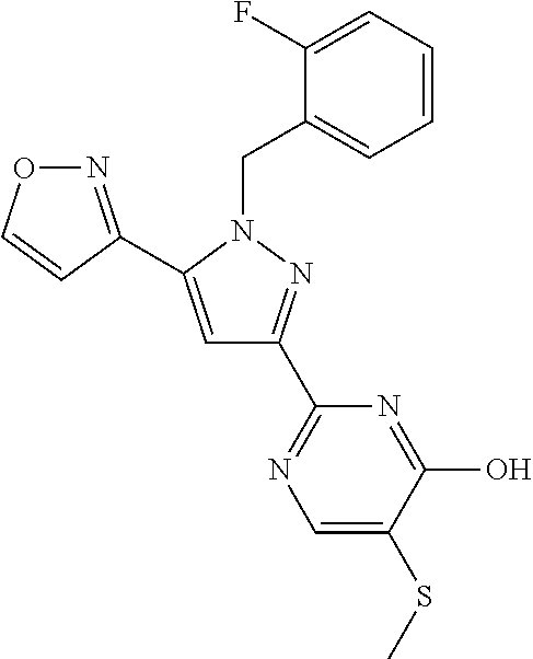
N1=C(C2=CC(C3=NC=C(SC)C(O)=N3)=NN2CC2=CC=CC=C2F)C=CO1
